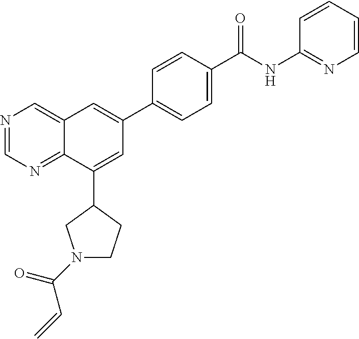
N1=CN=C2C(=C1)C=C(C1=CC=C(C(NC3=NC=CC=C3)=O)C=C1)C=C2C1CN(C(=O)C=C)CC1
